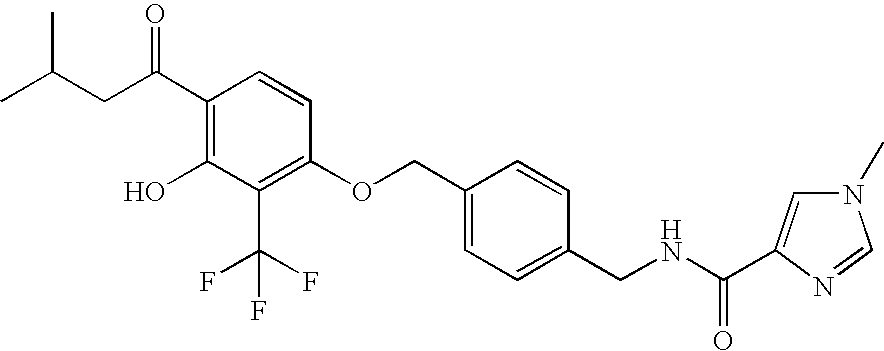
C(CC(=O)C1=C(O)C(C(F)(F)F)=C(OCC2=CC=C(CNC(=O)C3=CN(C)C=N3)C=C2)C=C1)(C)C
